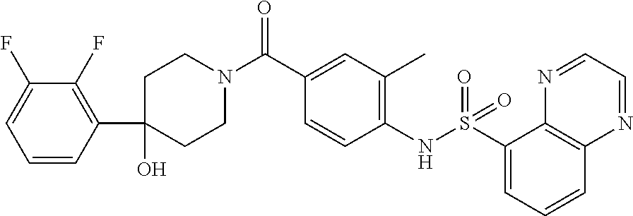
N(C1=C(C)C=C(C(N2CCC(O)(C3=C(F)C(F)=CC=C3)CC2)=O)C=C1)S(C1=CC=CC2=C1N=CC=N2)(=O)=O
